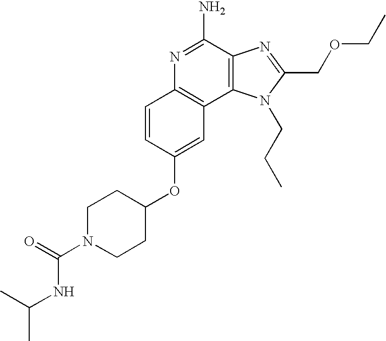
C1=CC(OC2CCN(C(=O)NC(C)C)CC2)=CC2=C1N=C(N)C1=C2N(CCC)C(COCC)=N1
